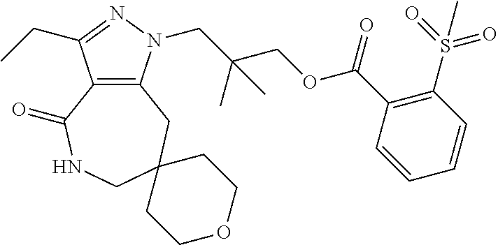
C12=C(CC3(CNC1=O)CCOCC3)N(CC(COC(C1=C(S(=O)(=O)C)C=CC=C1)=O)(C)C)N=C2CC
